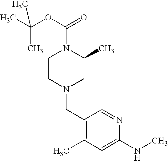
C1(CN2CC(C)N(C(OC(C)(C)C)=O)CC2)=C(C)C=C(NC)N=C1
